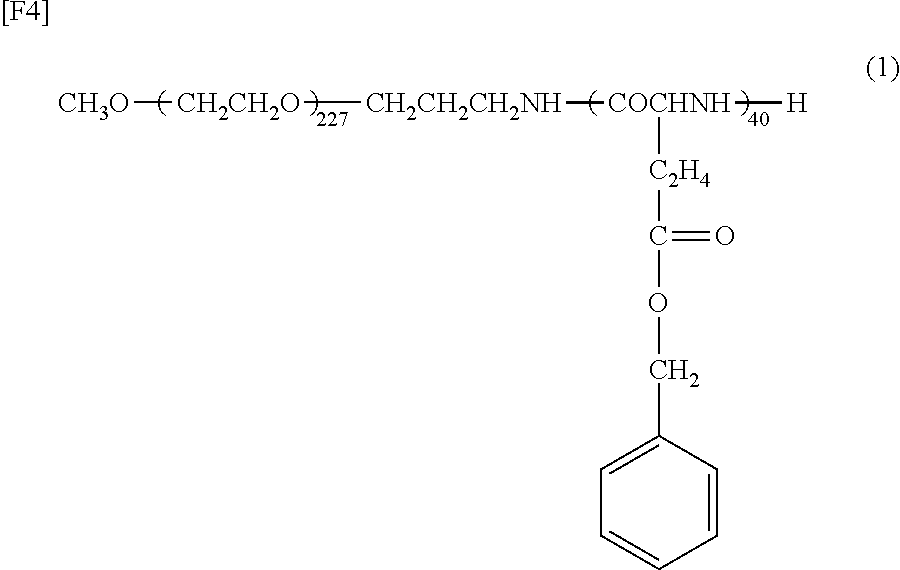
[CH3O][CH2CH2O][CH2CH2CH2NH][COCHNH]([H])[C2H4]C(OCC1=CC=CC=C1)=O.[[F4]]
